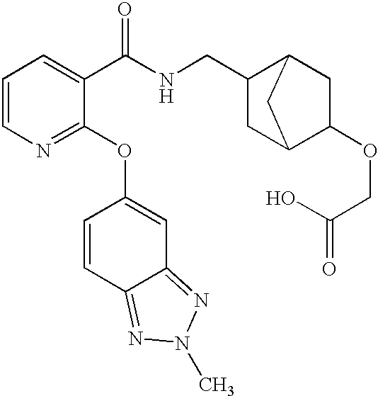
C1=CN=C(OC2=CC3=NN(C)N=C3C=C2)C(C(NCC2CC3C(OCC(O)=O)CC2C3)=O)=C1
